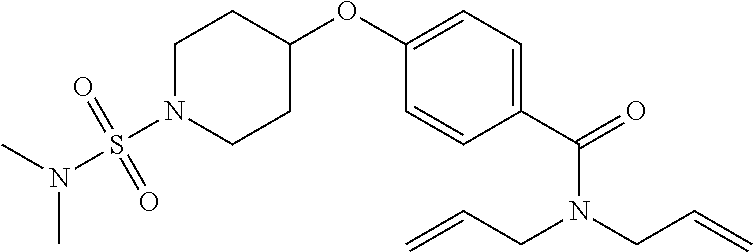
C1N(S(N(C)C)(=O)=O)CCC(OC2=CC=C(C(=O)N(CC=C)CC=C)C=C2)C1
